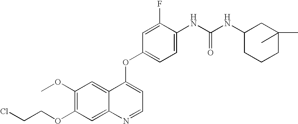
C1(F)=CC(OC2=CC=NC3=CC(OCCCl)=C(OC)C=C23)=CC=C1NC(NC1CC(C)(C)CCC1)=O
